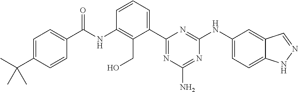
C(NC1=C(CO)C(C2=NC(N)=NC(NC3=CC=C4C(=C3)C=NN4)=N2)=CC=C1)(=O)C1=CC=C(C(C)(C)C)C=C1
